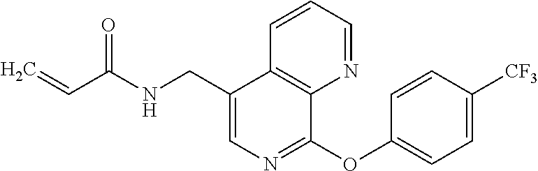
C1=C(CNC(C=C)=O)C2=C(C(OC3=CC=C([CF3])C=C3)=N1)N=CC=C2
